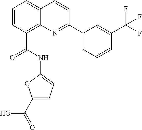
C(C1=C2C(=CC=C1)C=CC(C1=CC=CC(C(F)(F)F)=C1)=N2)(NC1=CC=C(C(=O)O)O1)=O
